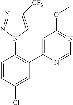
C1=C(C2=C(N3C=C([CF3])N=N3)C=CC(Cl)=C2)N=CN=C1OC
